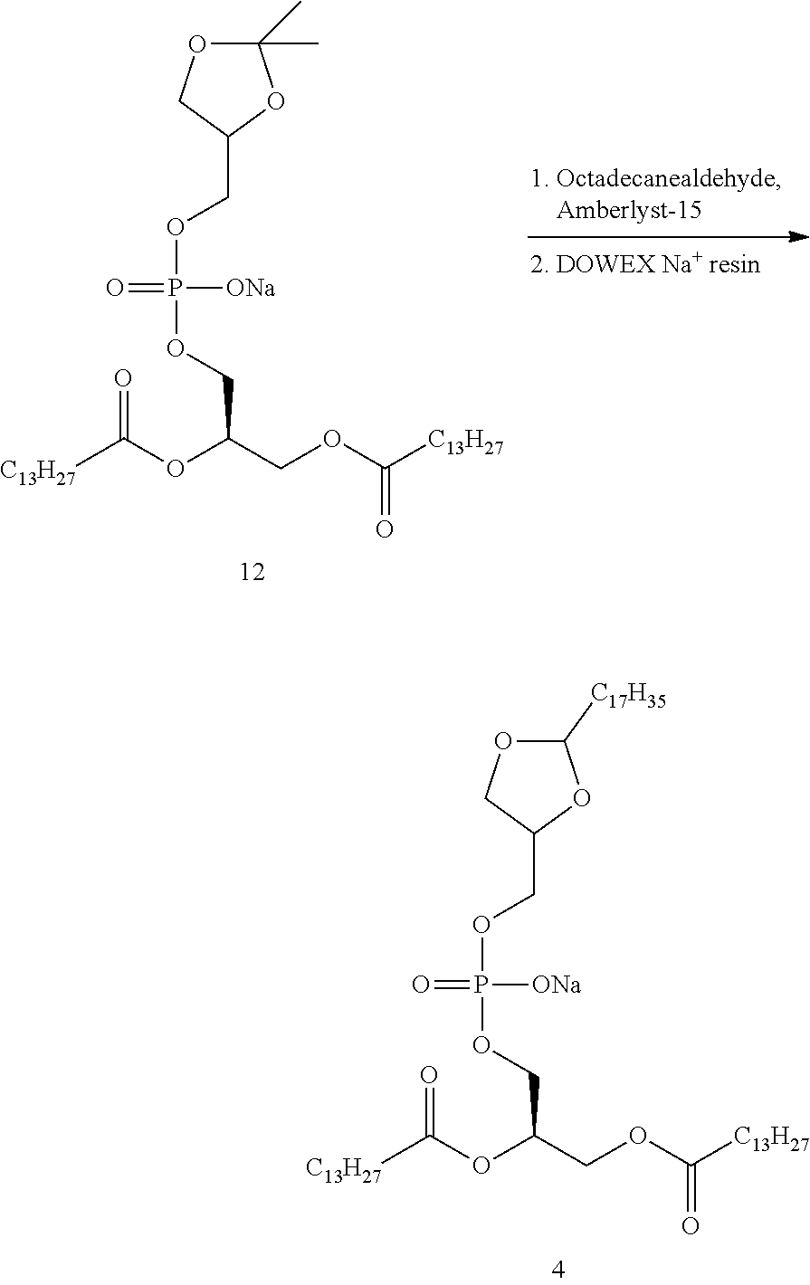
O=C(OC(COP(OCC1COC([C17H35])O1)(=O)[ONa])COC(=O)[C13H27])[C13H27].O=C(OC(COP(OCC1COC(C)(C)O1)(=O)[ONa])COC(=O)[C13H27])[C13H27]
